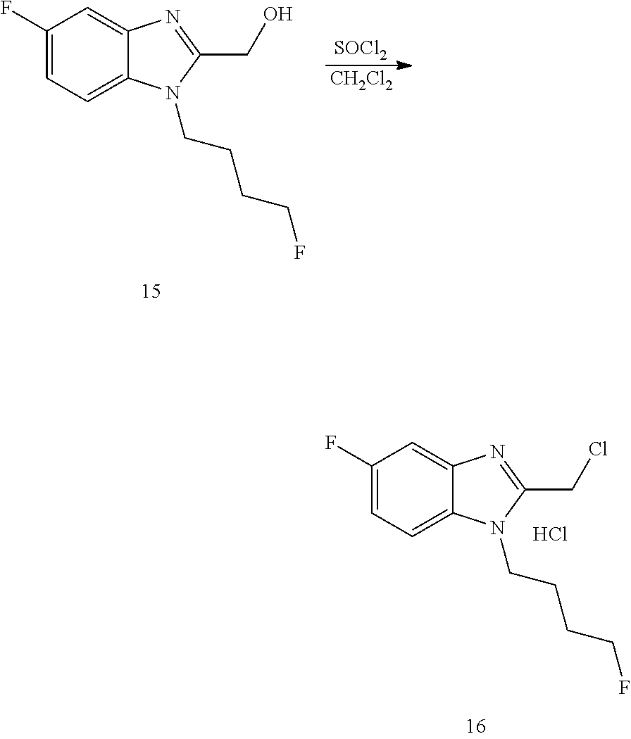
C1(F)=CC=C2C(=C1)N=C(CCl)N2CCCCF.Cl.[SOCl2].[CH2Cl2].C1(F)=CC=C2C(=C1)N=C(CO)N2CCCCF
